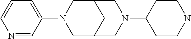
N1=CC(N2CC3CC(C2)CN(C2CCNCC2)C3)=CC=C1
